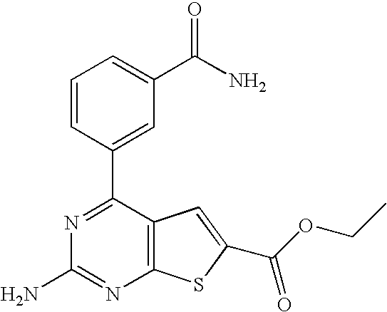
N1=C(C2=CC(C(N)=O)=CC=C2)C2=C(N=C1N)SC(C(OCC)=O)=C2
